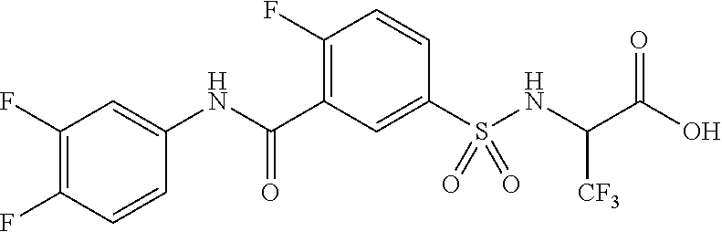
C1(F)=C(F)C=CC(NC(C2=C(F)C=CC(S(NC(C(O)=O)[CF3])(=O)=O)=C2)=O)=C1
